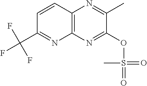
C12=C(N=C(OS(=O)(=O)C)C(C)=N1)N=C(C(F)(F)F)C=C2
